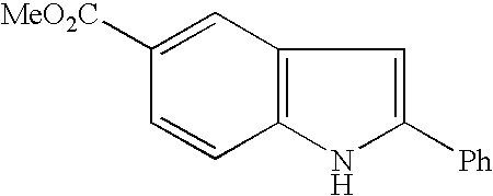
C1([MeO2C])=CC2=C(C=C1)NC([Ph])=C2
